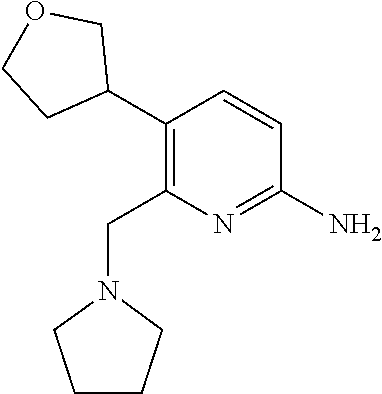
C1(N)=NC(CN2CCCC2)=C(C2COCC2)C=C1
